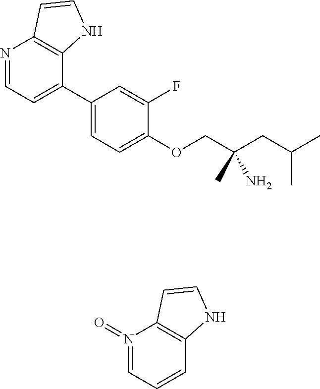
C1(C2=CC=NC3=C2NC=C3)=CC=C(OCC(CC(C)C)(N)C)C(F)=C1.N1(=O)=CC=CC2=C1C=CN2
